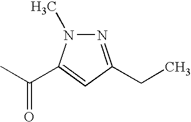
N1=C(CC)C=C(C(C)=O)N1C
